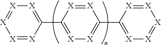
[X]1=C(C2=[X][X]=C(C3=[X][X]=[X][X]=[X]3)[X]=[X]2)[X]=[X][X]=[X]1
